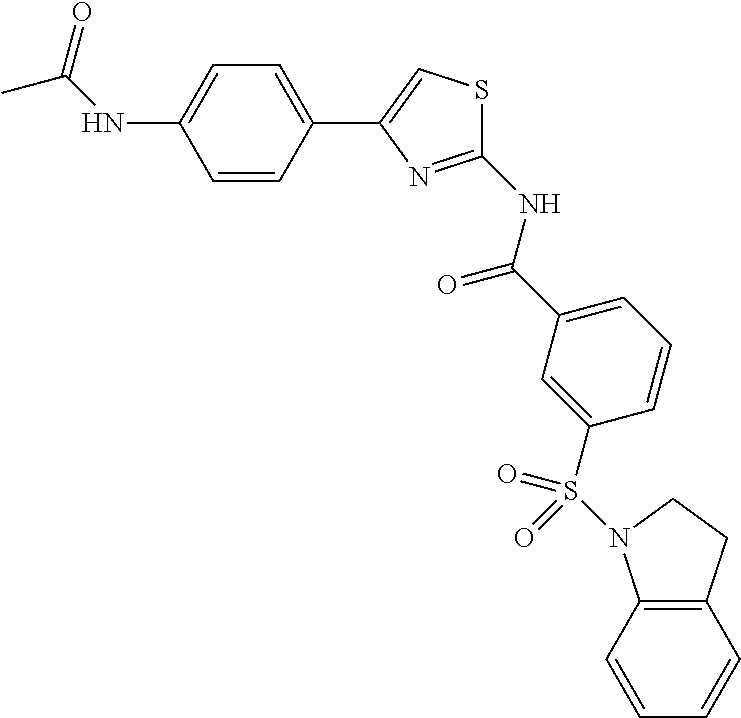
C1=CC(C2=CSC(NC(=O)C3=CC=CC(S(=O)(=O)N4C5=C(CC4)C=CC=C5)=C3)=N2)=CC=C1NC(=O)C
